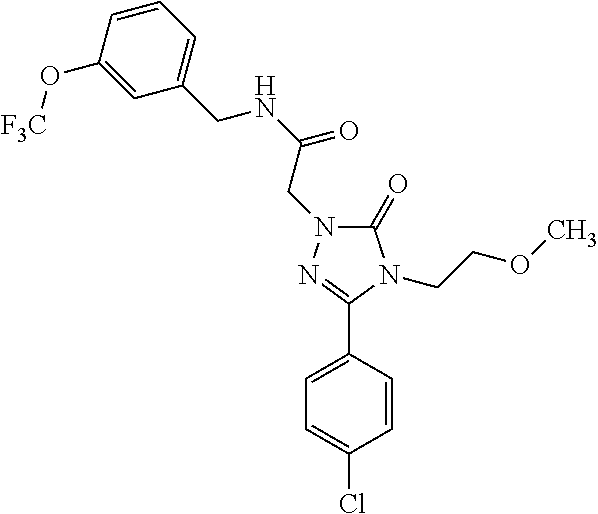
C1(O[F3C])=CC(CNC(=O)CN2C(=O)N(CCOC)C(C3=CC=C(Cl)C=C3)=N2)=CC=C1
